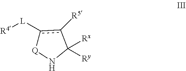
c1([L][R4])c([R5])C([Rx])([Ry])N[Q]1
